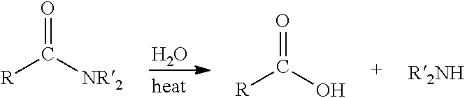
O.O=C([R])[NR2].O=C([R])O
